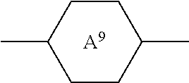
CC1CCC(C)CC1.[A9]
